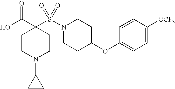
C1(OC2CCN(S(=O)(=O)C3(C(=O)O)CCN(C4CC4)CC3)CC2)=CC=C([OCF3])C=C1
